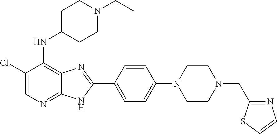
C1(Cl)=CN=C2C(=C1NC1CCN(CC)CC1)N=C(C1=CC=C(N3CCN(CC4=NC=CS4)CC3)C=C1)N2
